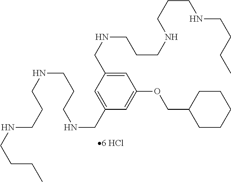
C1=C(CNCCCNCCCNCCCC)C=C(CNCCCNCCCNCCCC)C=C1OCC1CCCCC1
